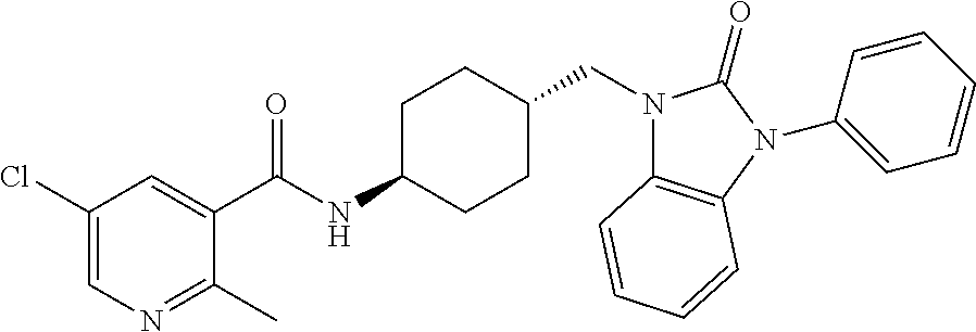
C1(Cl)=CN=C(C)C(C(NC2CCC(CN3C4=C(N(C5=CC=CC=C5)C3=O)C=CC=C4)CC2)=O)=C1
